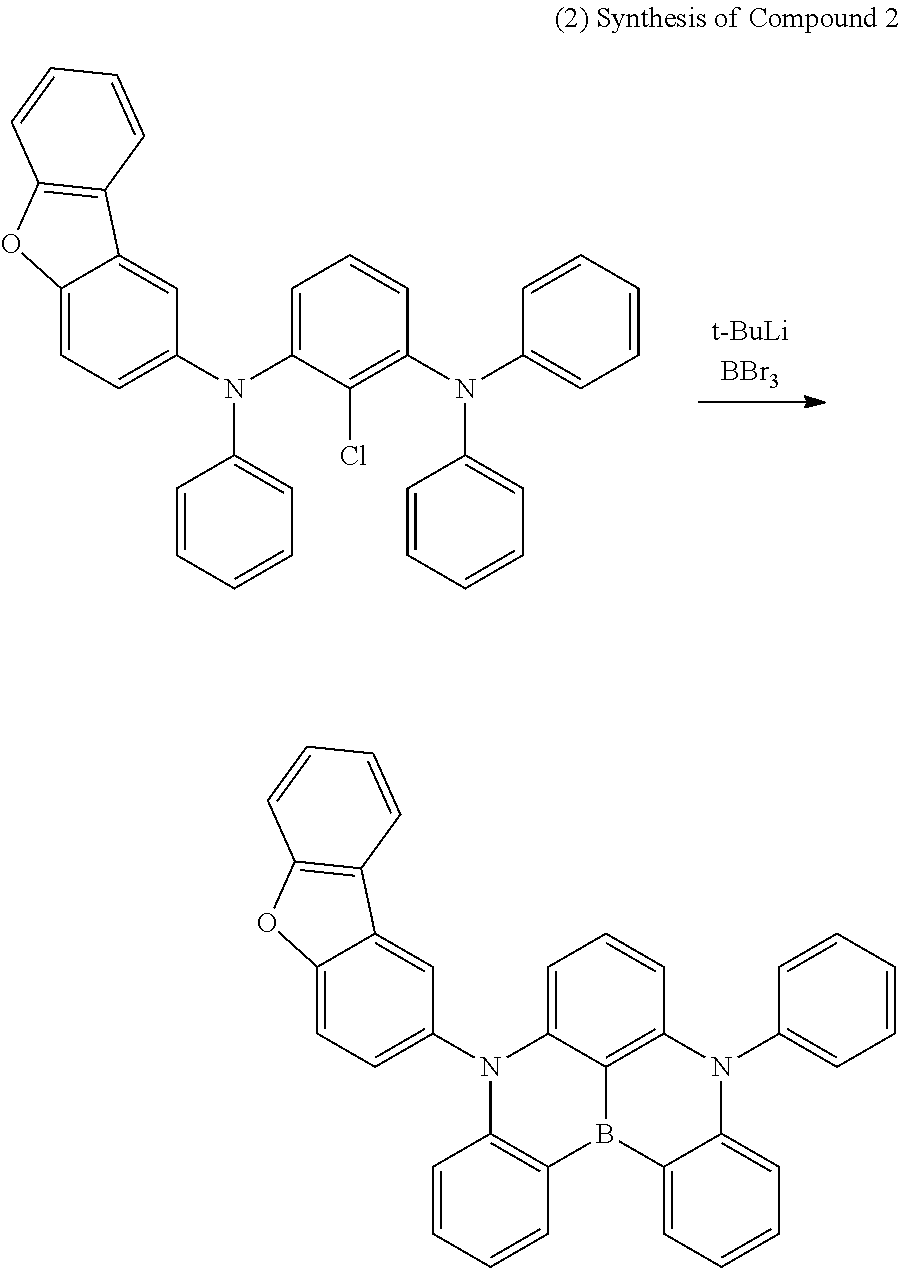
C12=CC=C(N3C4=CC=CC5=C4B(C4=C3C=CC=C4)C3=CC=CC=C3N5C3=CC=CC=C3)C=C1C1=C(O2)C=CC=C1.C12=CC=C(N(C3=CC=CC(N(C4=CC=CC=C4)C4=CC=CC=C4)=C3Cl)C3=CC=CC=C3)C=C1C1=C(O2)C=CC=C1
